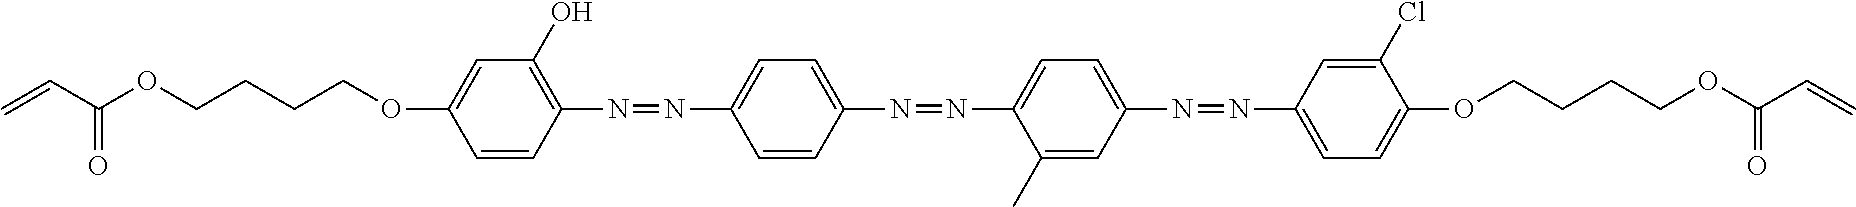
C1(O)=C(N=NC2=CC=C(N=NC3=CC=C(N=NC4=CC=C(OCCCCOC(=O)C=C)C(Cl)=C4)C=C3C)C=C2)C=CC(OCCCCOC(=O)C=C)=C1
